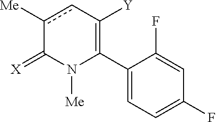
C1(C2=C([Y])cc([Me])C(=[X])N2[Me])=CC=C(F)C=C1F
